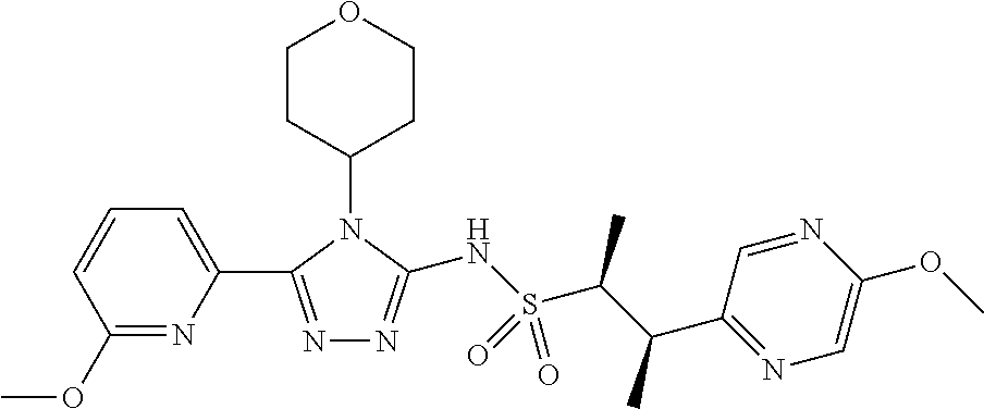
C1(OC)=NC(C2=NN=C(NS(C(C(C3=NC=C(OC)N=C3)C)C)(=O)=O)N2C2CCOCC2)=CC=C1
